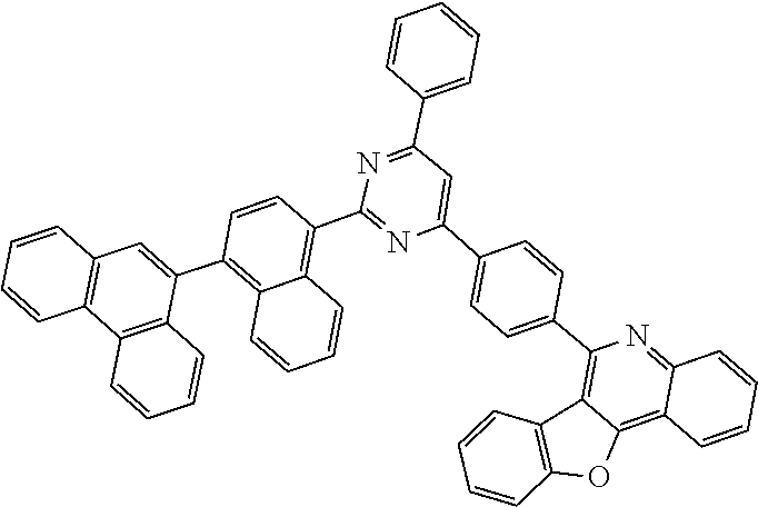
C1=CC2=C(C3=C(C(C4=C5C(=C(C6=NC(C7=CC=C(C8=C9C%10=C(OC9=C9C(=N8)C=CC=C9)C=CC=C%10)C=C7)=CC(C7=CC=CC=C7)=N6)C=C4)C=CC=C5)=C2)C=CC=C3)C=C1
